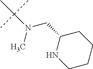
C(N(C)C(C)(C)C)C1CCCCN1
